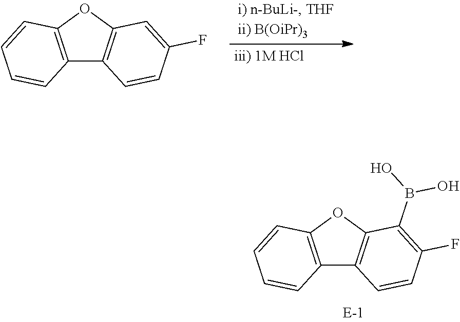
C12=C(OC3=C1C=CC(F)=C3)C=CC=C2.C12=C(OC3=C1C=CC(F)=C3B(O)O)C=CC=C2
